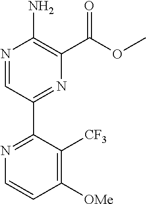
N1=CC(C2=NC=CC([OMe])=C2[CF3])=NC(C(OC)=O)=C1N
